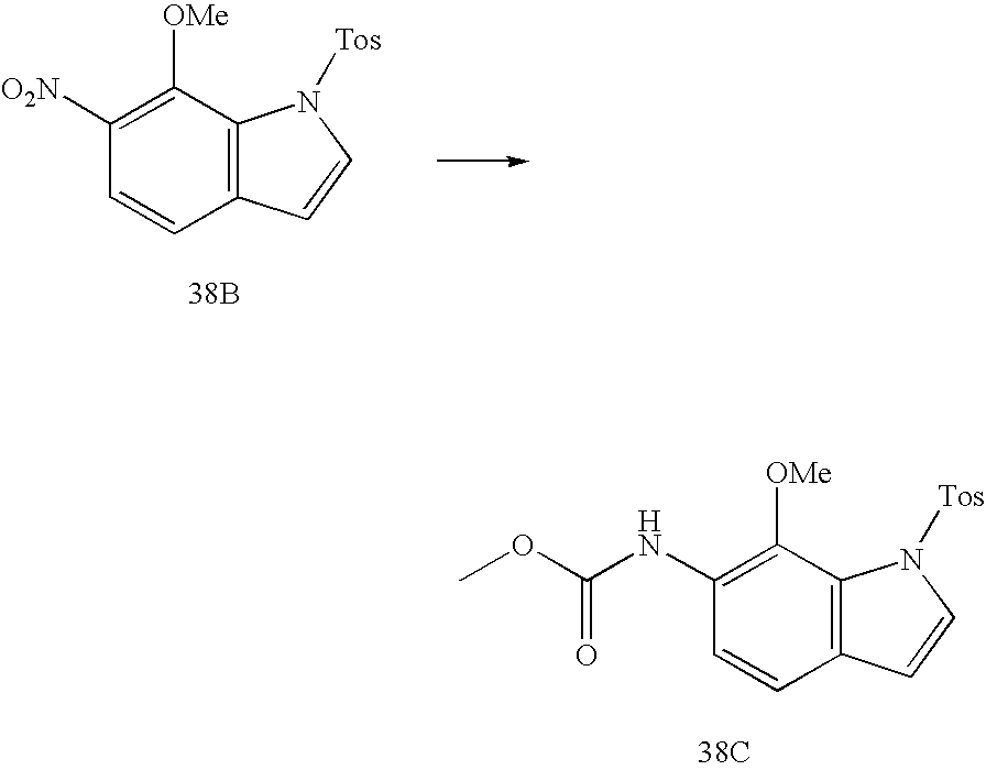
C1([O2N])=C([OMe])C2=C(C=C1)C=CN2[Tos].[38B].C1(NC(=O)OC)=C([OMe])C2=C(C=C1)C=CN2[Tos].[38C]
